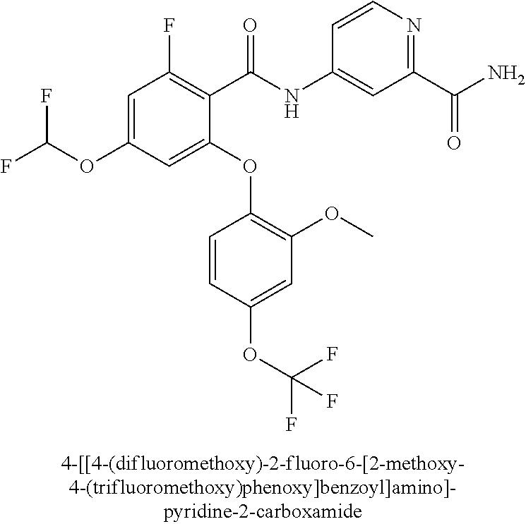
C1=C(OC(F)F)C=C(OC2=C(OC)C=C(OC(F)(F)F)C=C2)C(C(NC2=CC(C(N)=O)=NC=C2)=O)=C1F
